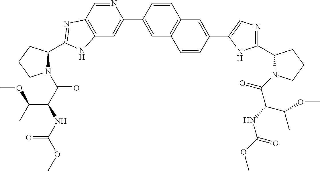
C12=C(C=NC(C3=CC4=C(C=C3)C=C(C3=CN=C(C5N(C(C(NC(=O)OC)C(C)OC)=O)CCC5)N3)C=C4)=C1)N=C(C1N(C(C(NC(OC)=O)C(C)OC)=O)CCC1)N2
